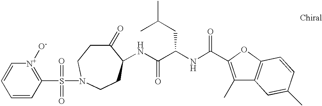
C1=CC(S(=O)(=O)N2CCC(=O)C(NC(C(NC(=O)C3=C(C)C4=C(O3)C=CC(C)=C4)CC(C)C)=O)CC2)=[N+]([O-])C=C1
